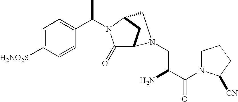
C1=C([H2NO2S])C=CC(C(N2C(=O)C3CC2CN3CC(C(N2CCCC2[CN])=O)N)C)=C1
